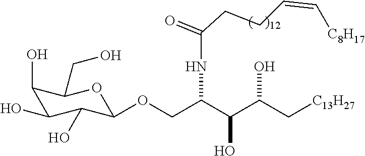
C(C(C(C[C13H27])O)O)(COC1C(O)C(O)C(O)C(CO)O1)NC(CCC=C[C8H17])=O
